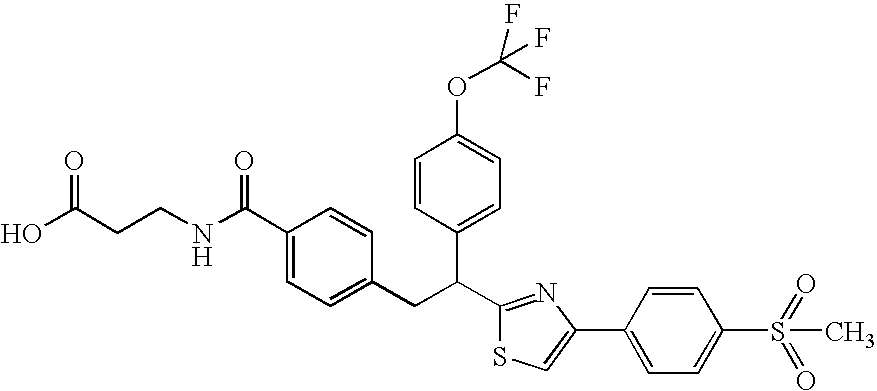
OC(CCNC(C1=CC=C(CC(C2=NC(C3=CC=C(S(=O)(=O)C)C=C3)=CS2)C2=CC=C(OC(F)(F)F)C=C2)C=C1)=O)=O
